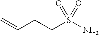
C(CCS(N)(=O)=O)=C
